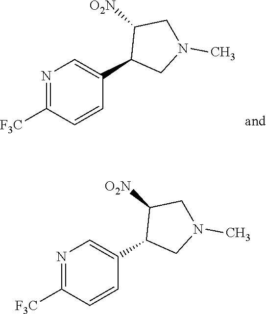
N1=C([F3C])C=CC(C2CN(C)CC2[O2N])=C1.N1=C([F3C])C=CC(C2CN(C)CC2[O2N])=C1
